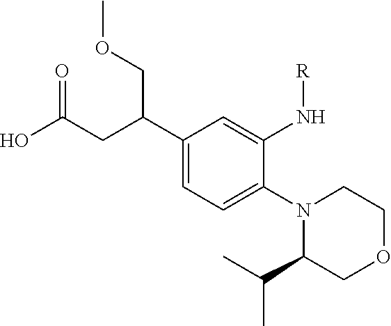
N1(C2=CC=C(C(CC(O)=O)COC)C=C2N[R])C(C(C)C)COCC1
